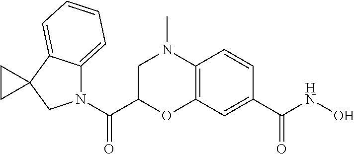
C(C1OC2=C(N(C)C1)C=CC(C(NO)=O)=C2)(=O)N1C2=CC=CC=C2C2(C1)CC2
